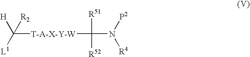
C([T-A-X-Y-W]C(N([P2])[R4])([R51])[R52])([H])([R2])[L1]
